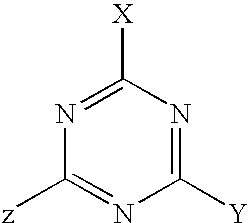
C1([Y])=NC([X])=NC([z])=N1
